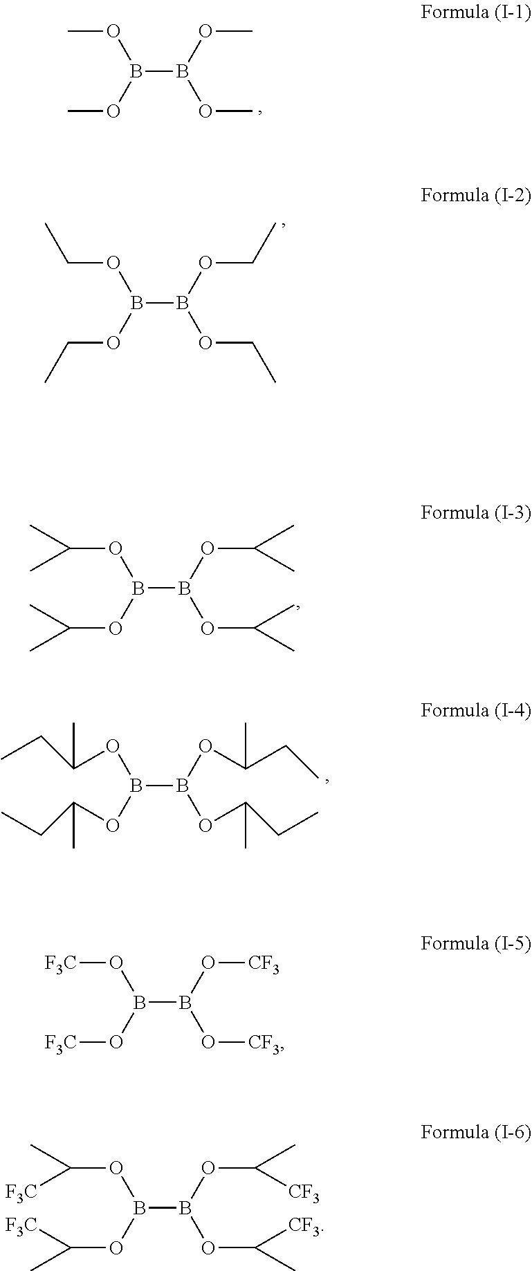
B(B(OC)OC)(OC)OC.B(B(OCC)OCC)(OCC)OCC.B(B(OC(C)C)OC(C)C)(OC(C)C)OC(C)C.B(B(OC(C)CC)OC(CC)C)(OC(C)CC)OC(CC)C.B(B(O[CF3])O[CF3])(O[F3C])O[F3C].B(B(OC(C)[CF3])OC([CF3])C)(OC([F3C])C)OC(C)[F3C]
